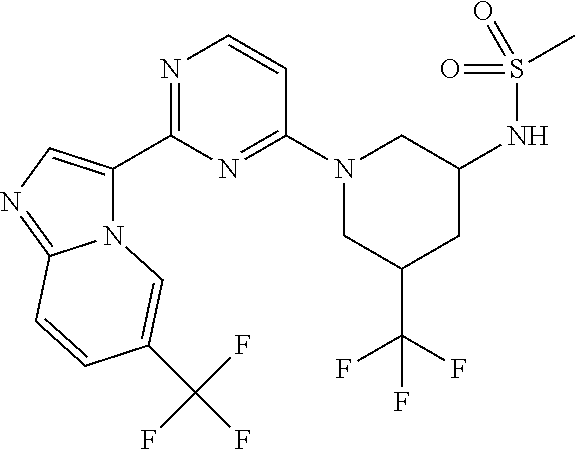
N12C(C3=NC=CC(N4CC(C(F)(F)F)CC(NS(C)(=O)=O)C4)=N3)=CN=C1C=CC(C(F)(F)F)=C2
